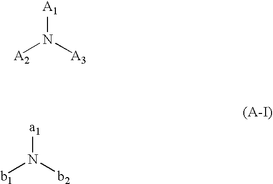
[A2]N([A3])[A1].[b1]N([b2])[a1]
